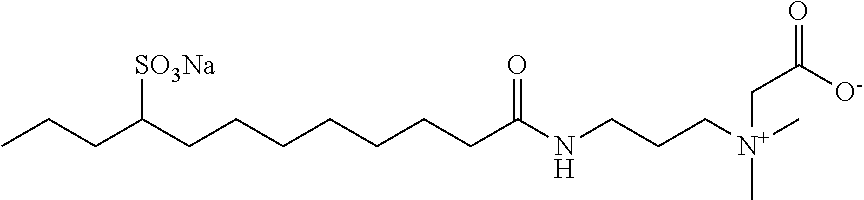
C(C(CCCCCCCC(NCCC[N+](C)(CC(=O)[O-])C)=O)[SO3Na])CC
